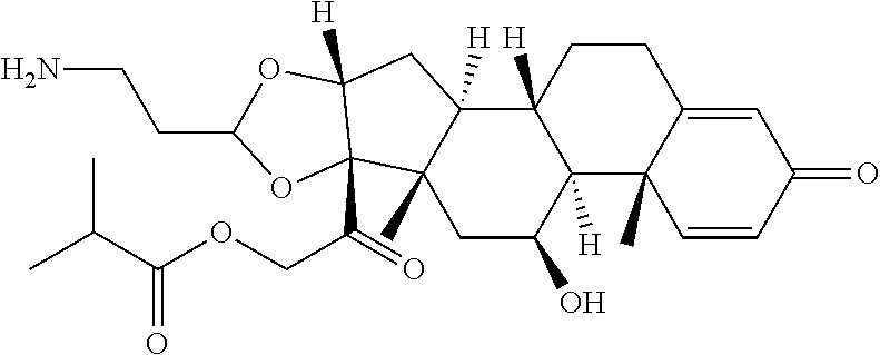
C1CC2([H])C([H])(C3(C)C1=CC(=O)C=C3)C(O)CC1(C)C2([H])CC2([H])C1(C(COC(C(C)C)=O)=O)OC(CCN)O2
